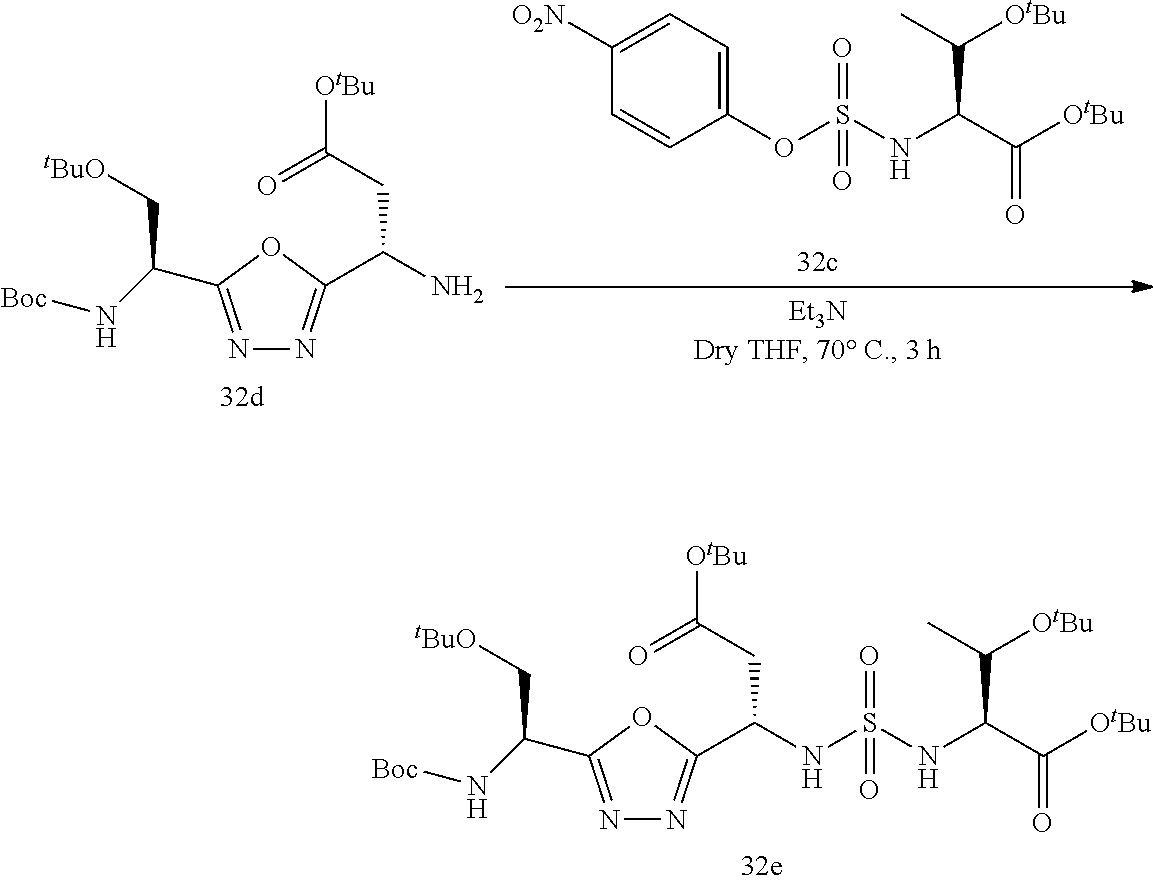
C1=CC(OS(NC(C([OtBu])=O)C(C)[OtBu])(=O)=O)=CC=C1[O2N].N1=C(C(N[Boc])C[tBuO])OC(C(N)CC([OtBu])=O)=N1.N(S(NC(C([OtBu])=O)C(C)[OtBu])(=O)=O)C(C1=NN=C(C(N[Boc])C[tBuO])O1)CC([OtBu])=O
